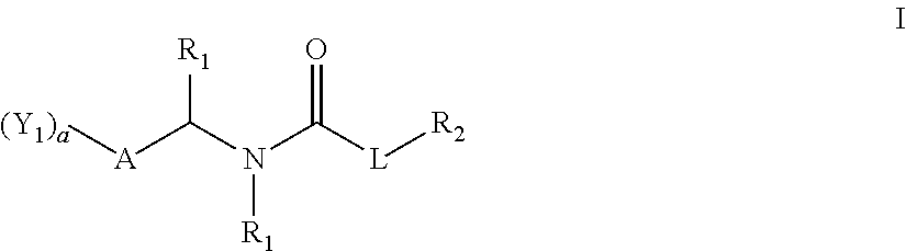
[A](C(N(C([L][R2])=O)[R1])[R1])[(Y1)a]
